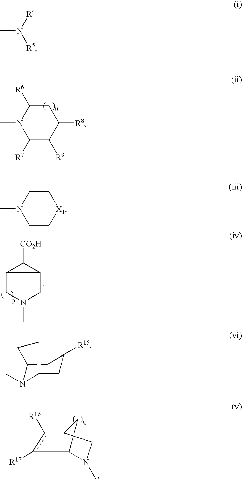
N1(C)C([R7])C([R9])C([R8])CC1[R6].C12CN(C)CC1C2[CO2H].N1(C)C2c([R17])c([R16])C(C2)C1.C1C([R15])CC2N(C)C1CC2.CN([R4])[R5].C1N(C)CC[X1]C1
